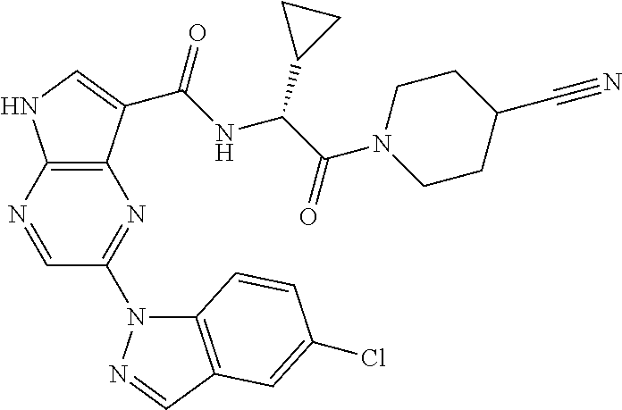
C12=C(N=CC(N3C4=C(C=N3)C=C(Cl)C=C4)=N1)NC=C2C(NC(C(=O)N1CCC(C#N)CC1)C1CC1)=O
